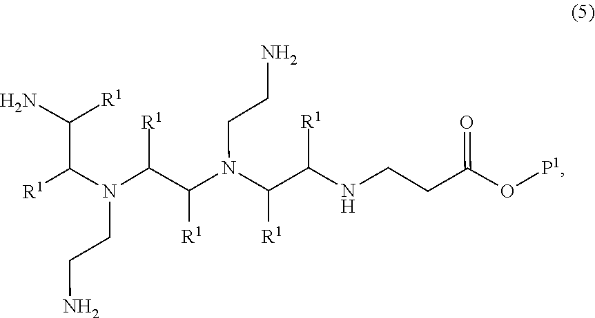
N(CCN)(C(C(N(CCN)C([R1])C(NCCC(O[P1])=O)[R1])[R1])[R1])C(C(N)[R1])[R1]
